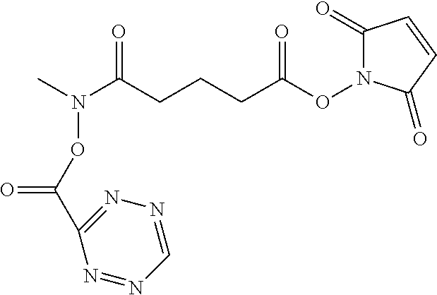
C1(=O)N(OC(CCCC(N(C)OC(=O)C2=NN=CN=N2)=O)=O)C(=O)C=C1
